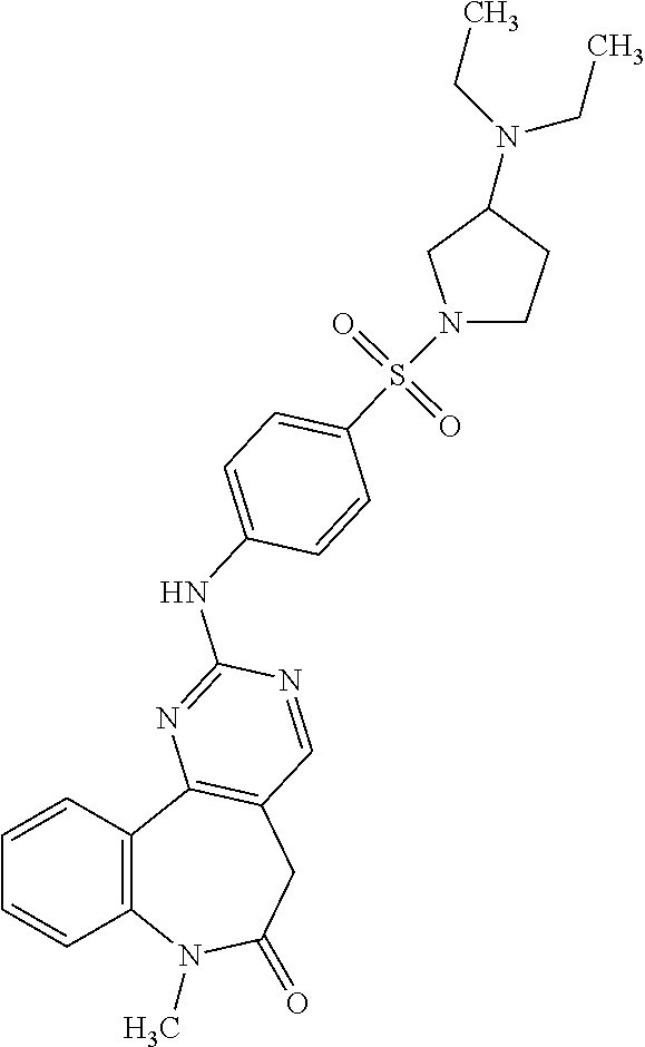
C1=CC2=C(C=C1)N(C)C(=O)CC1=C2N=C(NC2=CC=C(S(=O)(=O)N3CCC(N(CC)CC)C3)C=C2)N=C1
